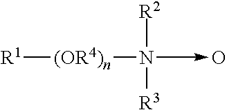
[R1][(OR4)n]N([R2])([R3])->O
